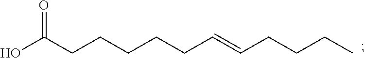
C(CCC=CCCCCCC(O)=O)C
